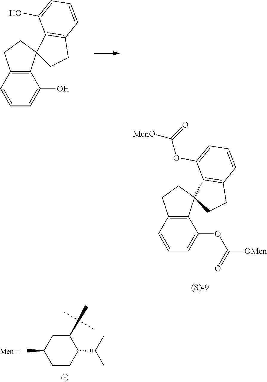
C12=C(C=CC=C1OC(=O)[OMen])CCC21CCC2=C1C(OC(=O)[MenO])=CC=C2.C12=C(C=CC=C1O)CCC21CCC2=C1C(O)=CC=C2.C1(C)CCC(C(C)C)C(C)C1
